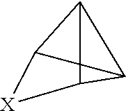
C12[X]C3C4C13C24
